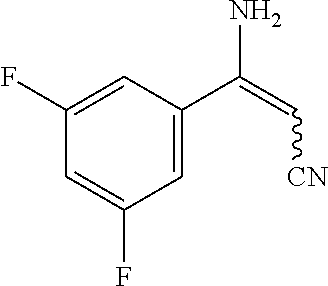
C1=C(C(N)=C[CN])C=C(F)C=C1F
